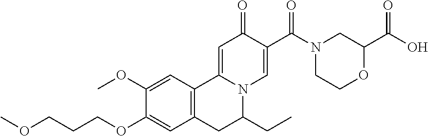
C1(OC)=CC2=C(C=C1OCCCOC)CC(CC)N1C2=CC(=O)C(C(N2CCOC(C(O)=O)C2)=O)=C1
